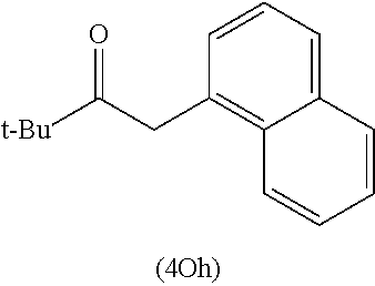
C1=CC=C2C(=C1CC(=O)[t-Bu])C=CC=C2
